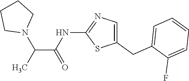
C1(CC2=CC=CC=C2F)=CN=C(NC(C(C)N2CCCC2)=O)S1
